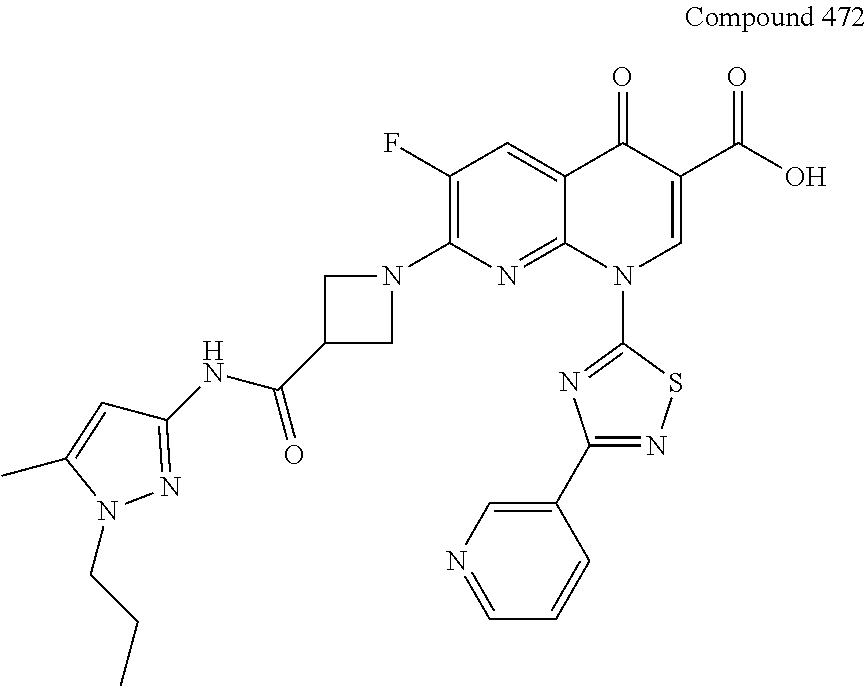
C1(F)=C(N2CC(C(NC3=NN(CCC)C(C)=C3)=O)C2)N=C2C(=C1)C(=O)C(C(O)=O)=CN2C1=NC(C2=CN=CC=C2)=NS1
